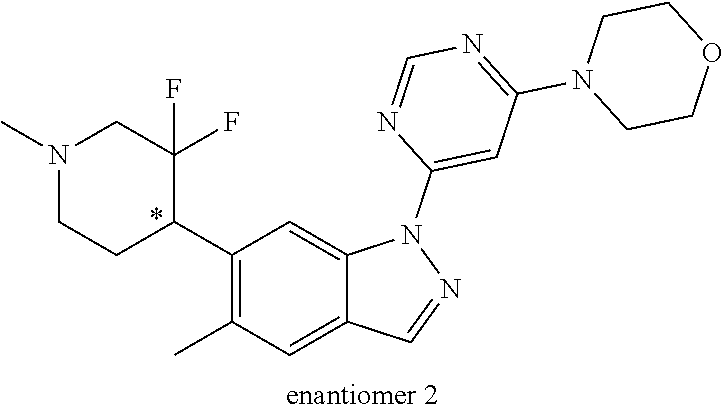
C1(C2C(F)(F)CN(C)CC2)=C(C)C=C2C(=C1)N(C1=CC(N3CCOCC3)=NC=N1)N=C2
